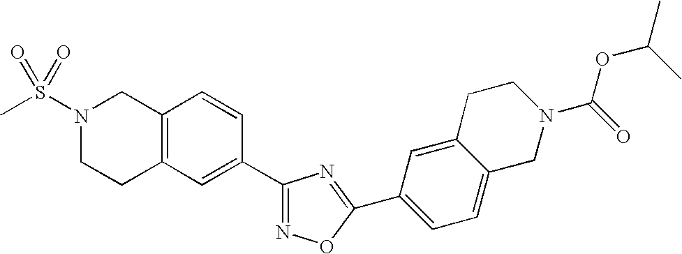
C12=C(CCN(S(C)(=O)=O)C1)C=C(C1=NOC(C3=CC=C4C(=C3)CCN(C(=O)OC(C)C)C4)=N1)C=C2
